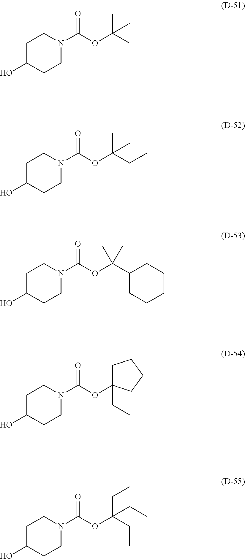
C1C(O)CCN(C(=O)OC(C)(C)C)C1.C1C(O)CCN(C(=O)OC(CC)(C)C)C1.C1C(O)CCN(C(=O)OC(C2CCCCC2)(C)C)C1.C1C(O)CCN(C(=O)OC2(CC)CCCC2)C1.C1C(O)CCN(C(=O)OC(CC)(CC)CC)C1
